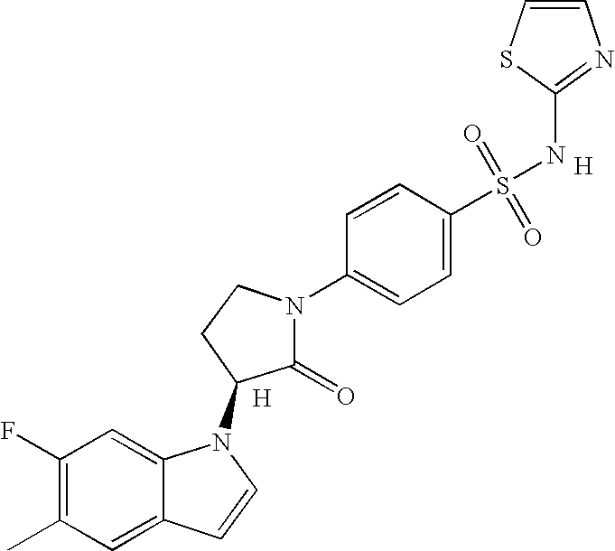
C1(F)=C(C)C=C2C(=C1)N(C1C(=O)N(C3=CC=C(S(=O)(=O)NC4=NC=CS4)C=C3)CC1)C=C2.[H].[H]
